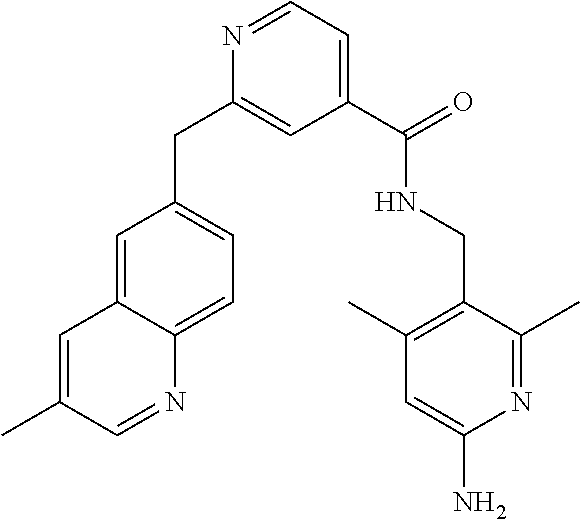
C1=NC(CC2=CC=C3C(=C2)C=C(C)C=N3)=CC(C(NCC2=C(C)C=C(N)N=C2C)=O)=C1
